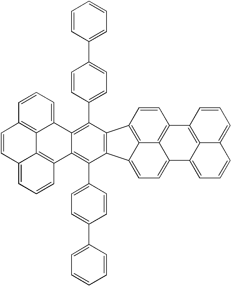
C1=CC2=C3C(=CC=C4C3=C1C1=C3C4=CC=CC3=CC=C1)C1=C2C(C2=CC=C(C3=CC=CC=C3)C=C2)=C2C(=C1C1=CC=C(C3=CC=CC=C3)C=C1)C1=C3C4=C(C=CC=C24)C=CC3=CC=C1
